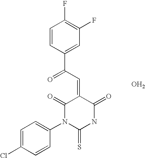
O=C1C(=CC(C2=CC(F)=C(F)C=C2)=O)C(=O)N(C2=CC=C(Cl)C=C2)C(=S)N1.O
